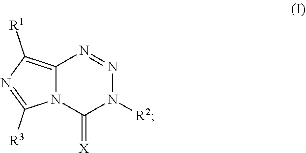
C12=C([R1])N=C([R3])N1C(=[X])N([R2])N=N2
